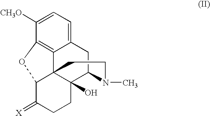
C12=CC=C([CH3O])C3=C1C14C(O)(C(C2)N(C)CC1)CCC(=[X])C4O3
